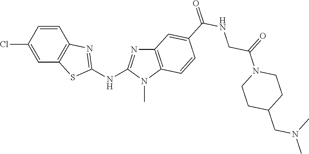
C1=CC2=C(C=C1Cl)SC(NC1=NC3=C(N1C)C=CC(C(NCC(N1CCC(CN(C)C)CC1)=O)=O)=C3)=N2
